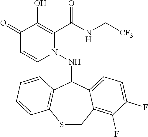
C1(=O)C=CN(NC2C3=C(SCC4=C(F)C(F)=CC=C24)C=CC=C3)C(C(NC[CF3])=O)=C1O
